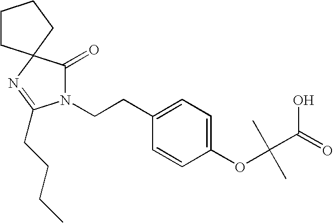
N1(CCC2=CC=C(OC(C(=O)O)(C)C)C=C2)C(=O)C2(N=C1CCCC)CCCC2
